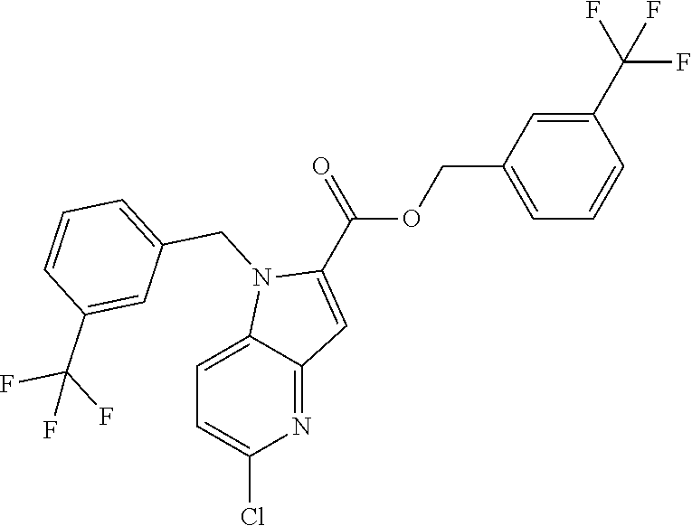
C1(C(F)(F)F)=CC(COC(C2=CC3=NC(Cl)=CC=C3N2CC2=CC=CC(C(F)(F)F)=C2)=O)=CC=C1
